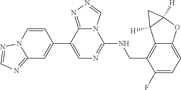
C1(C2=CC3=NC=NN3C=C2)=CN=C(NCC2=C3C(=CC=C2F)OC2([H])C3([H])C2)N2C1=NN=C2
